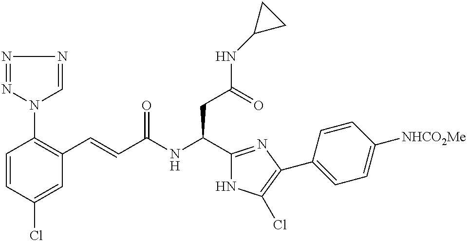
C1=CC(Cl)=CC(C=CC(NC(C2=NC(C3=CC=C([NHCO2Me])C=C3)=C(Cl)N2)CC(NC2CC2)=O)=O)=C1N1N=NN=C1
